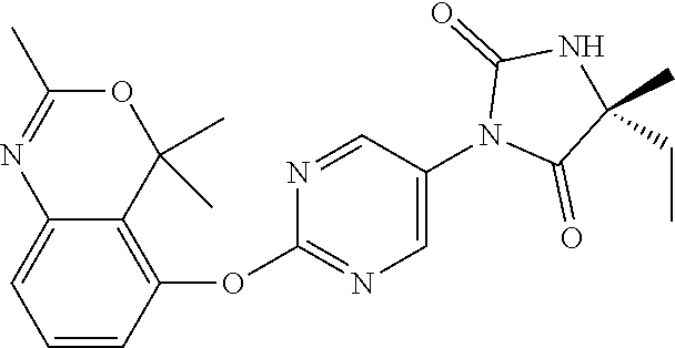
C1=CC(OC2=NC=C(N3C(=O)C(C)(CC)NC3=O)C=N2)=C2C(=C1)N=C(C)OC2(C)C
